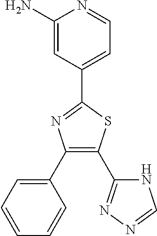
C1(N)=CC(C2=NC(C3=CC=CC=C3)=C(C3=NN=CN3)S2)=CC=N1
